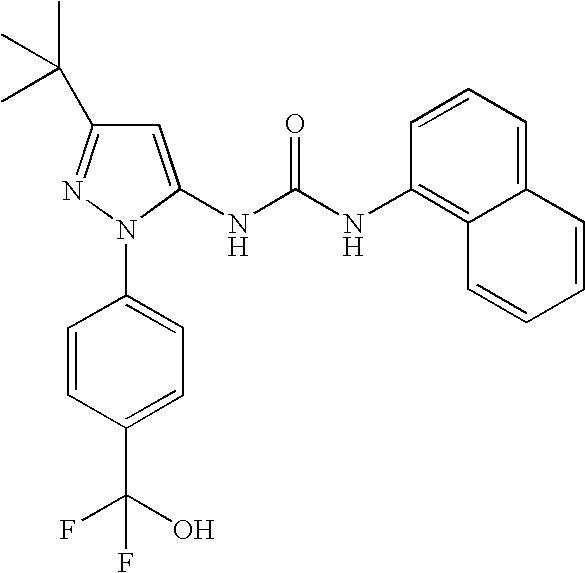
C1=C(NC(NC2=C3C(=CC=C2)C=CC=C3)=O)N(C2=CC=C(C(F)(O)F)C=C2)N=C1C(C)(C)C
